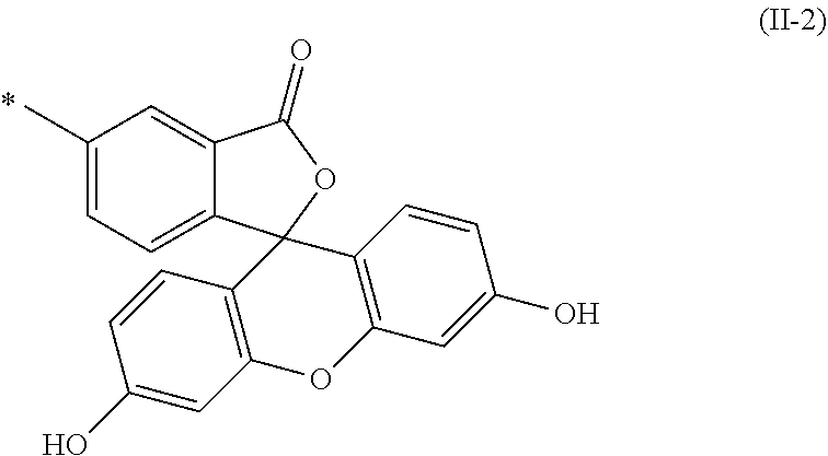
C1(C)=CC=C2C(=C1)C(=O)OC21C2=C(OC3=C1C=CC(O)=C3)C=C(O)C=C2.*
